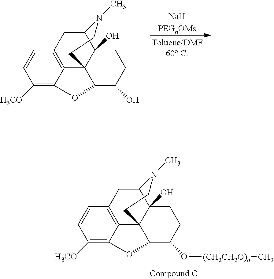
C1=CC([H3CO])=C2C3=C1CC1C4(O)C3(C(C(O)CC4)O2)CCN1C.[NaHPEGnOMs].C1=CC([H3CO])=C2C3=C1CC1C4(O)C3(C(C(O[(CH2CH2O)n]C)CC4)O2)CCN1C
